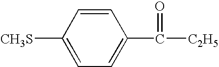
C1=CC([CH3S])=CC=C1C([C2H5])=O
